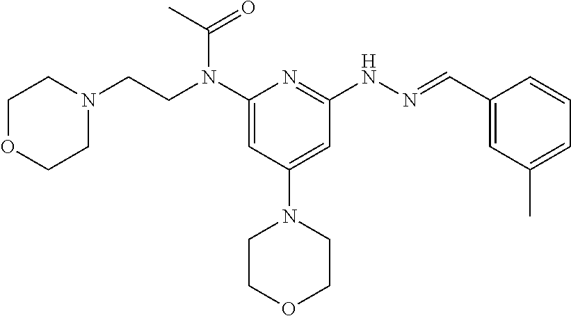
N(C1=CC(N2CCOCC2)=CC(NN=CC2=CC(C)=CC=C2)=N1)(CCN1CCOCC1)C(C)=O
